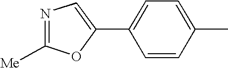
N1=C([Me])OC(C2=CC=C(C)C=C2)=C1
